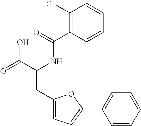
C1(C(=O)NC(C(=O)O)=CC2=CC=C(C3=CC=CC=C3)O2)=C(Cl)C=CC=C1
